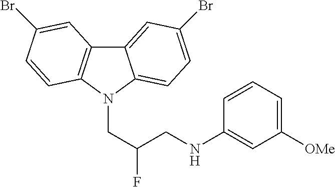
C12=C(N(CC(F)CNC3=CC([OMe])=CC=C3)C3=CC=C(Br)C=C13)C=CC(Br)=C2
